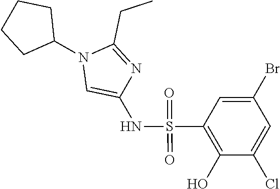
C1=C(Cl)C(O)=C(S(NC2=CN(C3CCCC3)C(CC)=N2)(=O)=O)C=C1Br
